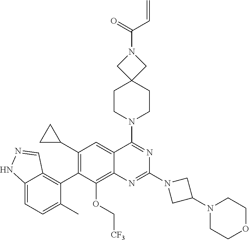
C12=CC=C(C)C(C3=C(C4CC4)C=C4C(=C3OC[CF3])N=C(N3CC(N5CCOCC5)C3)N=C4N3CCC4(CC3)CN(C(=O)C=C)C4)=C1C=NN2
